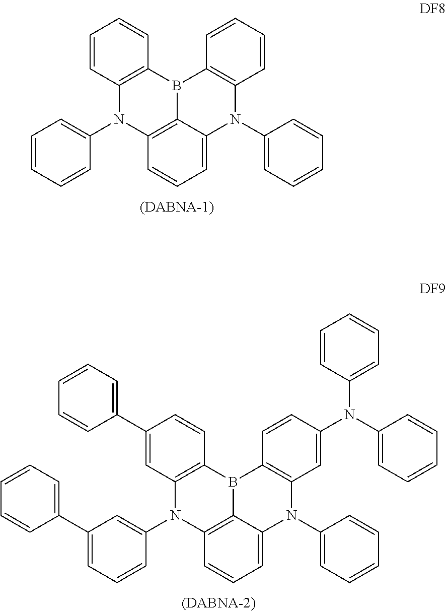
C1=CC=C2C3=C1N(C1=CC=CC=C1)C1=C(B3C3=C(N2C2=CC=CC=C2)C=CC=C3)C=CC=C1.[(DABNA-1)].C1=CC=C2C3=C1N(C1=CC(C4=CC=CC=C4)=CC=C1)C1=C(B3C3=C(N2C2=CC=CC=C2)C=C(N(C2=CC=CC=C2)C2=CC=CC=C2)C=C3)C=CC(C2=CC=CC=C2)=C1.[(DABNA-2)]
